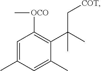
C1=C(C)C=C(C)C(C(C)(C[COT])C)=C1[OCO]C
